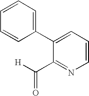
C1=CC=C(C2=CC=CN=C2C([H])=O)C=C1
